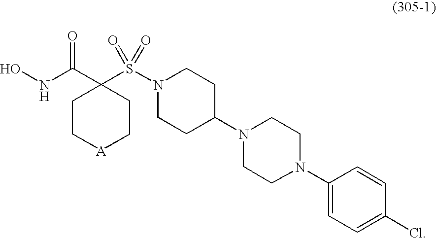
ONC(C1(S(N2CCC(N3CCN(C4=CC=C(Cl)C=C4)CC3)CC2)(=O)=O)CC[A]CC1)=O
